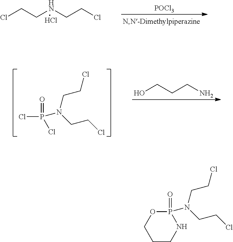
ClP(=O)(Cl)N(CCCl)CCCl.OCCCN.ClCCNCCCl.Cl.[POCl3].C1CNP(=O)(N(CCCl)CCCl)OC1
